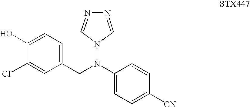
C1(N(N2C=NN=C2)CC2=CC=C(O)C(Cl)=C2)=CC=C([CN])C=C1
